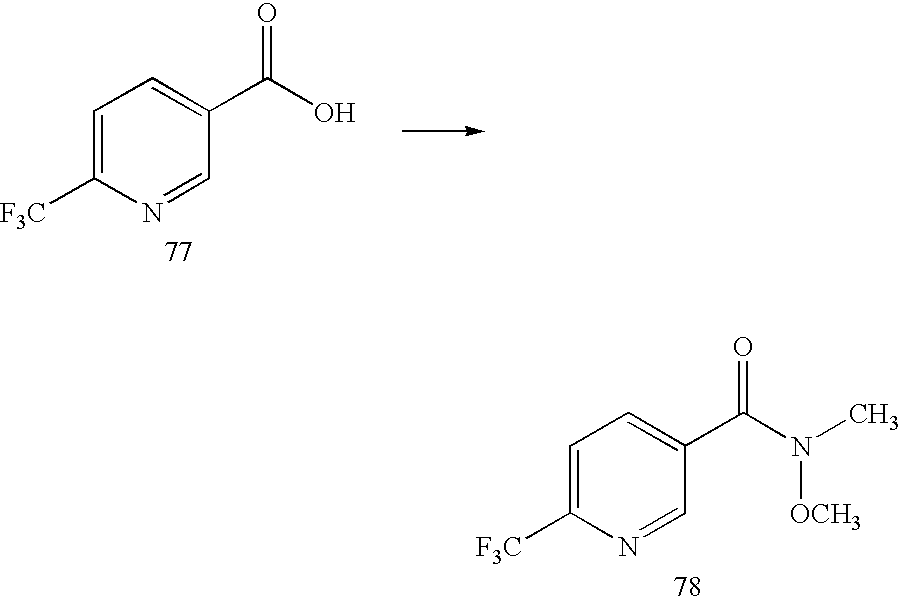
C1=C([F3C])N=CC(C(O)=O)=C1.C1=C([F3C])N=CC(C(N(C)[OCH3])=O)=C1
